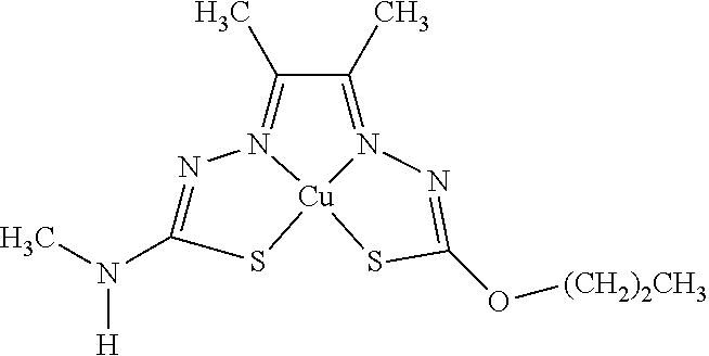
N1=C(N(C)[H])S[Cu]23N1=C(C)C(C)=N2N=C(O[(CH2)2CH3])S3
